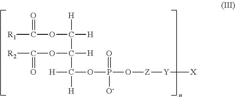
[R1]C(=O)OC([H])([H])C(C([H])(OP(O[Z][Y][X])(=O)[O-])[H])([H])OC(=O)[R2]
